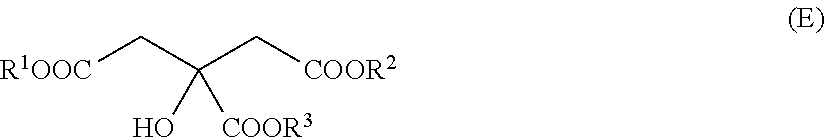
[R1OOC]CC(C[COOR2])(O)[COOR3]
